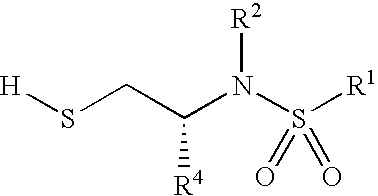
[H]SCC(N(S([R1])(=O)=O)[R2])[R4]
